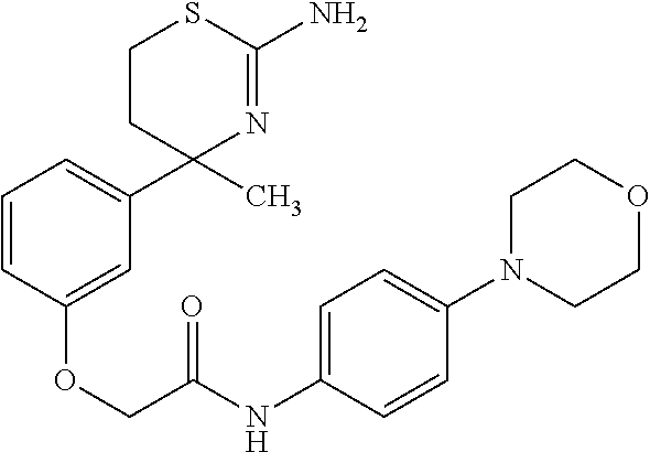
C1(C2=CC=CC(OCC(NC3=CC=C(N4CCOCC4)C=C3)=O)=C2)(C)N=C(N)SCC1
